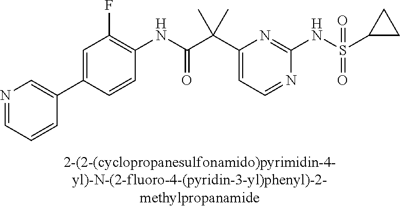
C1(NC(=O)C(C2=CC=NC(NS(=O)(=O)C3CC3)=N2)(C)C)=C(F)C=C(C2=CN=CC=C2)C=C1
